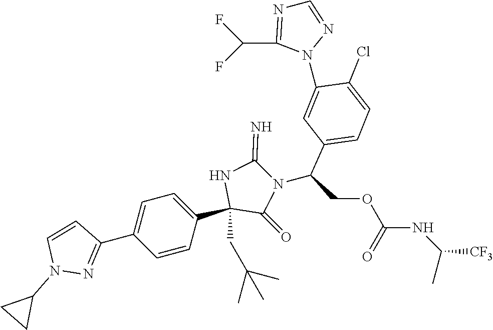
C1(C2=NN(C3CC3)C=C2)=CC=C(C2(CC(C)(C)C)C(=O)N(C(C3=CC=C(Cl)C(N4C(C(F)F)=NC=N4)=C3)COC(=O)NC(C)[CF3])C(=N)N2)C=C1
